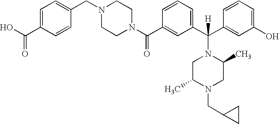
N1(C(C2=CC(C(C3=CC(O)=CC=C3)(N3CC(C)N(CC4CC4)CC3C)[H])=CC=C2)=O)CCN(CC2=CC=C(C(O)=O)C=C2)CC1
